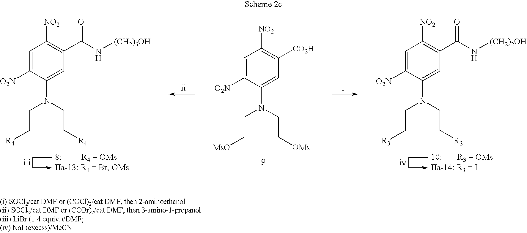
C1=C([O2N])C(N(CC[R4])CC[R4])=CC(C(N[(CH2)3OH])=O)=C1[NO2].C1=C([O2N])C(N(CC[OMs])CC[MsO])=CC([CO2H])=C1[NO2].C1=C([O2N])C(N(CC[R3])CC[R3])=CC(C(N[(CH2)2OH])=O)=C1[NO2]
